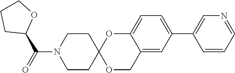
C1=C(C2=CC=C3C(=C2)COC2(O3)CCN(C(=O)C3OCCC3)CC2)C=CC=N1
